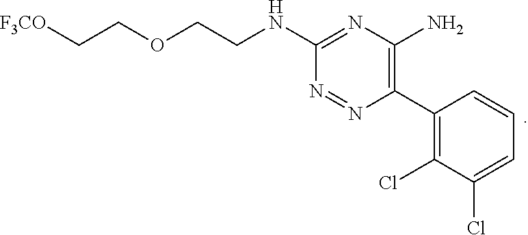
C1(NCCOCC[F3CO])=NC(N)=C(C2=C(Cl)C(Cl)=CC=C2)N=N1
